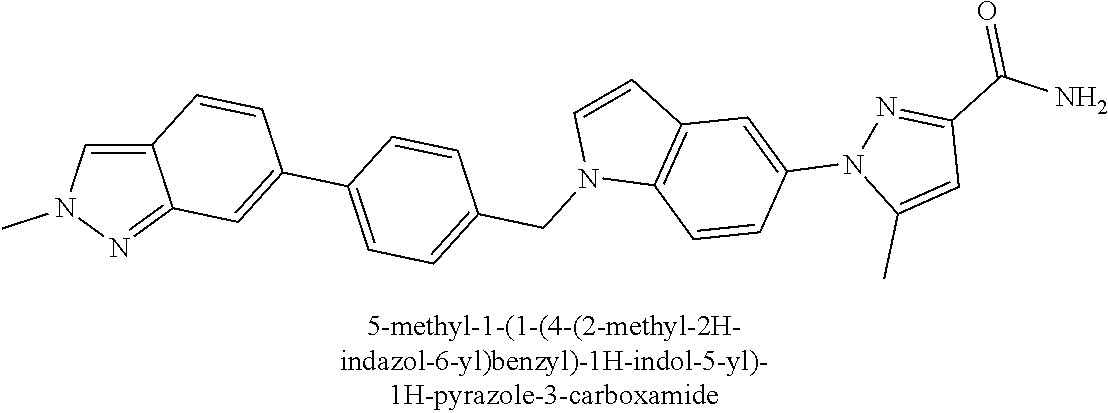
C12=CN(C)N=C1C=C(C1=CC=C(CN3C4=C(C=C3)C=C(N3C(C)=CC(C(N)=O)=N3)C=C4)C=C1)C=C2
